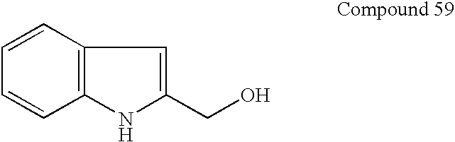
C12=C(C=CC=C1)C=C(CO)N2
